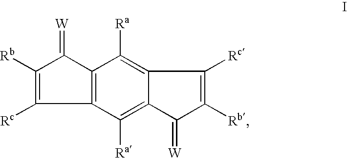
C12=C(C(=[W])C([Rb])=C1[Rc])C([Ra])=C1C(=C2[Ra])C(=[W])C([Rb])=C1[Rc]
